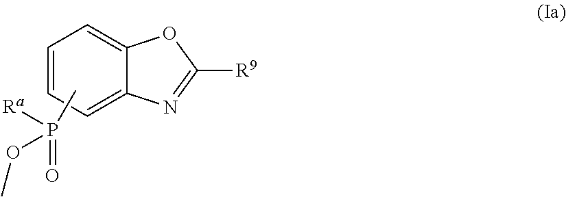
C1=CC=C2C(=C1)OC([R9])=N2.CP(=O)([Ra])OC
